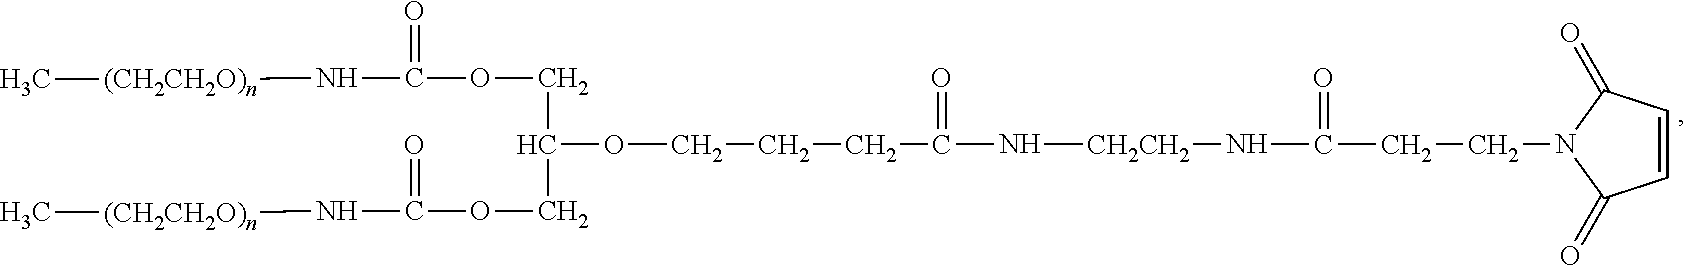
C(COC(N[(CH2CH2O)n]C)=O)(COC(=O)N[(CH2CH2O)n]C)OCCCC(N[CH2CH2]NC(CCN1C(=O)C=CC1=O)=O)=O
